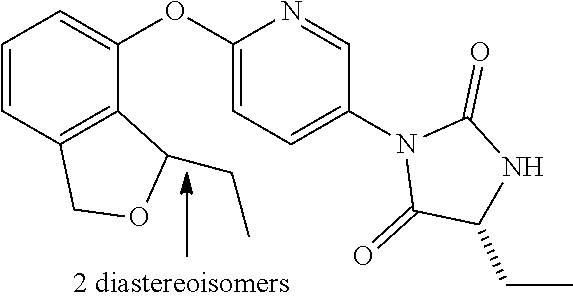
C1=CC2=C(C(OC3=CC=C(N4C(=O)C(CC)NC4=O)C=N3)=C1)C(CC)OC2
